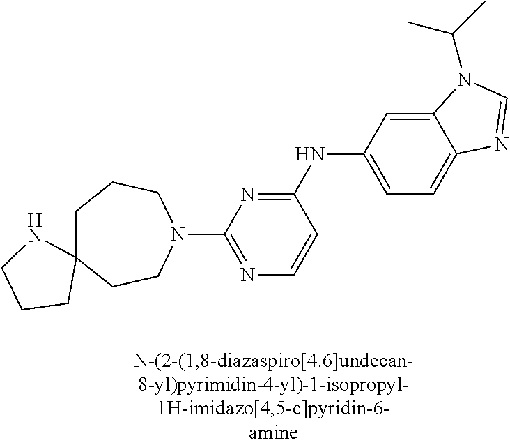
N1(C2=NC=CC(NC3=CC=C4C(=C3)N(C(C)C)C=N4)=N2)CCCC2(CC1)NCCC2
